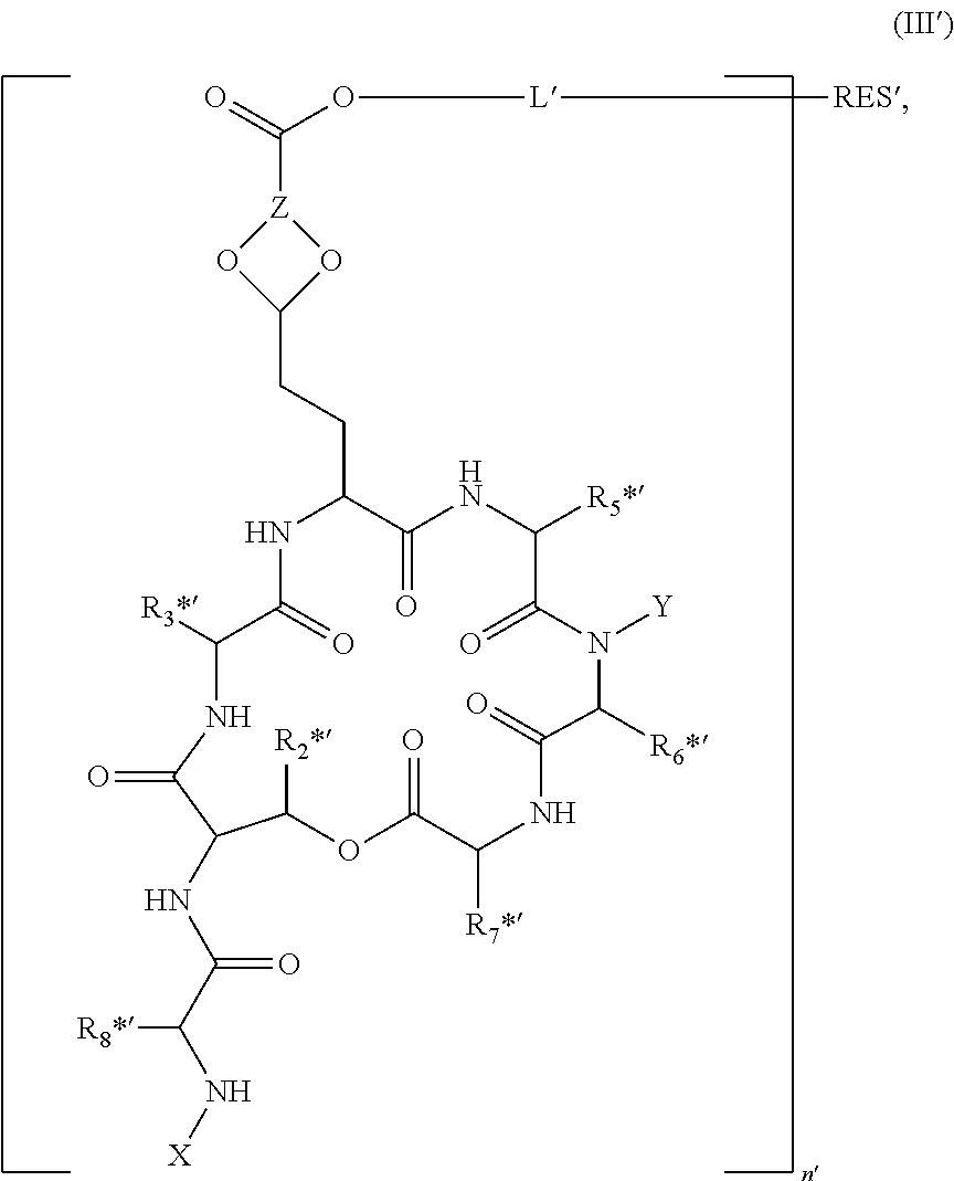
C(C1C(=O)NC([R5*])C(=O)N([Y])C([R6*])C(=O)NC([R7*])C(=O)OC([R2*])C(NC(C(N[X])[R8*])=O)C(=O)NC([R3*])C(=O)N1)CC1O[Z](C(=O)O[L][RES])O1
